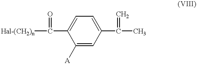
C1(C(=O)[Hal-(CH2)n])=CC=C(C(C)=C)C=C1[A]
